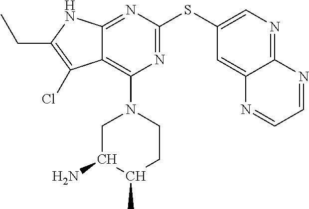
N1=C(SC2=CN=C3C(=C2)N=CC=N3)N=C2C(=C1N1CC(N)C(C)CC1)C(Cl)=C(CC)N2
